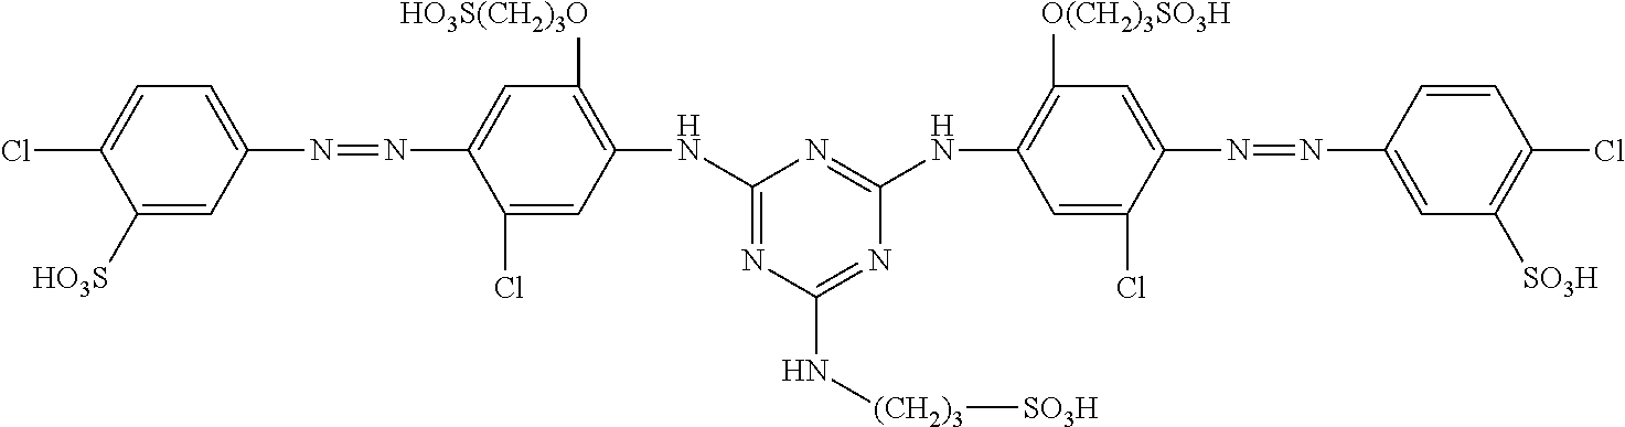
C1(NC2=C([HO3S(CH2)3O])C=C(N=NC3=CC=C(Cl)C([HO3S])=C3)C(Cl)=C2)=NC(N[(CH2)3][SO3H])=NC(NC2=C([O(CH2)3SO3H])C=C(N=NC3=CC([SO3H])=C(Cl)C=C3)C(Cl)=C2)=N1
